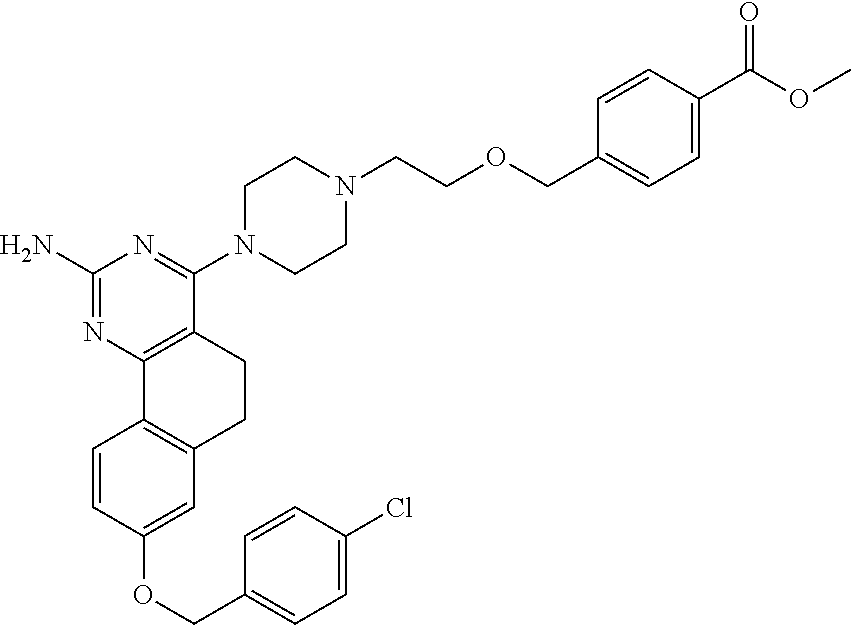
C1(N)=NC2=C(C(N3CCN(CCOCC4=CC=C(C(OC)=O)C=C4)CC3)=N1)CCC1=C2C=CC(OCC2=CC=C(Cl)C=C2)=C1
